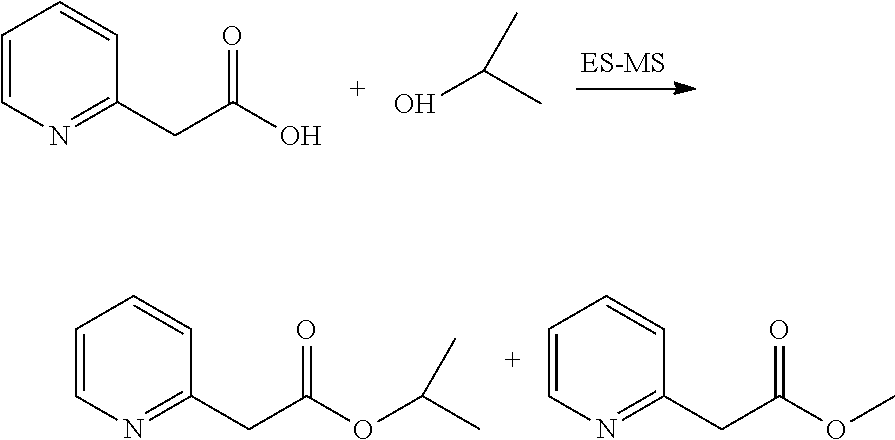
C1=CN=C(CC(O)=O)C=C1.OC(C)C.C1=CN=C(CC(OC(C)C)=O)C=C1.C1=CN=C(CC(OC)=O)C=C1
